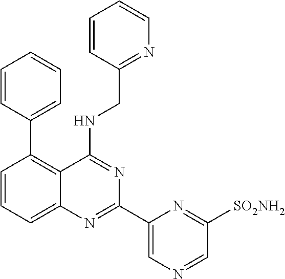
C1=CC(CNC2=NC(C3=CN=CC([SO2NH2])=N3)=NC3=CC=CC(C4=CC=CC=C4)=C23)=NC=C1
